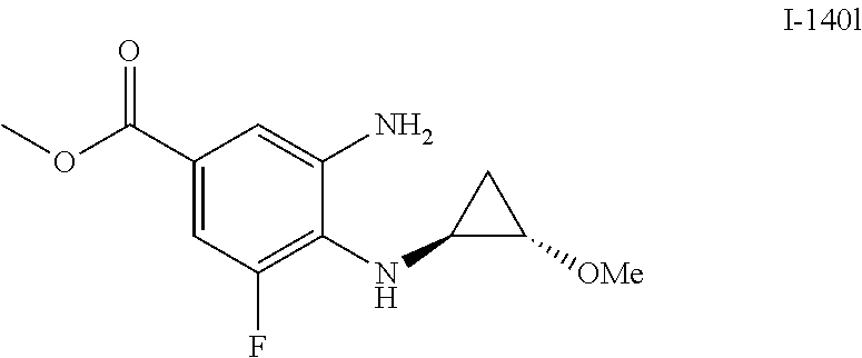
O(C)C(C1=CC(F)=C(NC2CC2[OMe])C(N)=C1)=O
